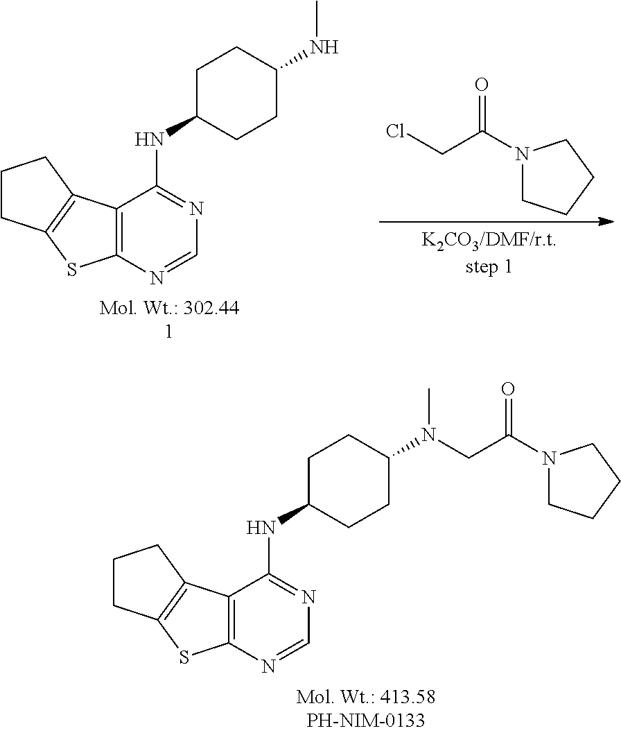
C12=C(N=CN=C1NC1CCC(N(C)CC(N3CCCC3)=O)CC1)SC1=C2CCC1.C12=C(N=CN=C1NC1CCC(NC)CC1)SC1=C2CCC1.O=C(N1CCCC1)CCl
